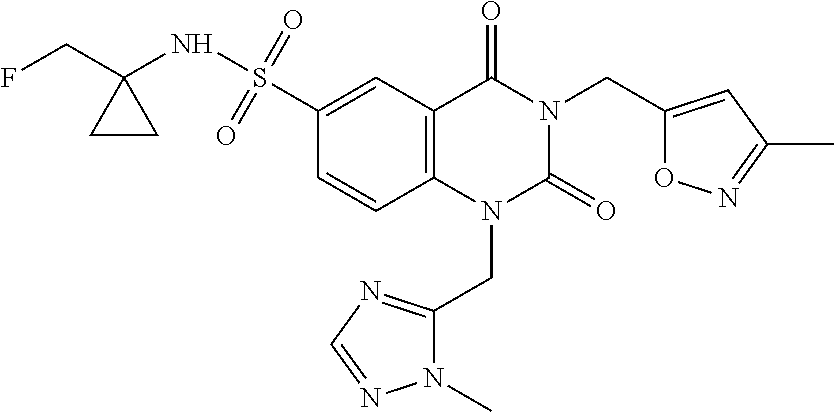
C1(S(=O)(=O)NC2(CF)CC2)=CC2=C(C=C1)N(CC1=NC=NN1C)C(=O)N(CC1=CC(C)=NO1)C2=O
